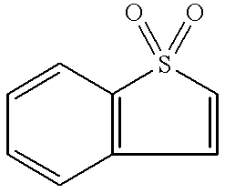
C1=CC2=C(C=C1)S(=O)(=O)C=C2
